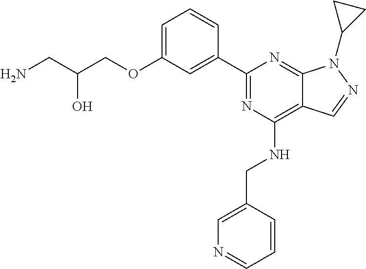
C1=C(OCC(CN)O)C=C(C2=NC(NCC3=CN=CC=C3)=C3C(=N2)N(C2CC2)N=C3)C=C1
